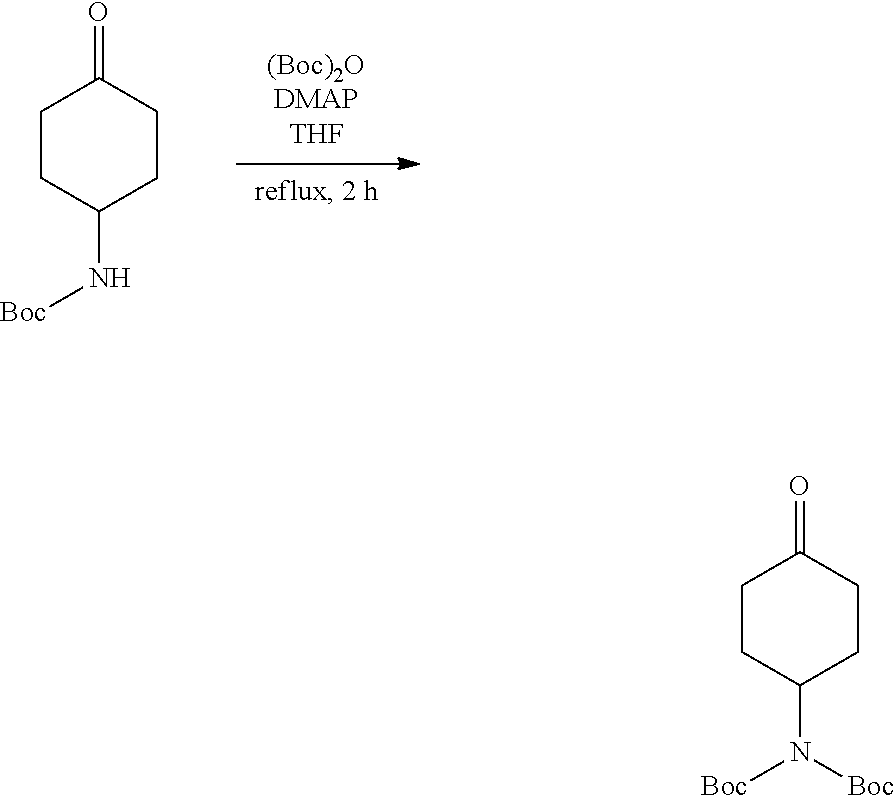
C1CC(N[Boc])CCC1=O.C1CC(N([Boc])[Boc])CCC1=O
